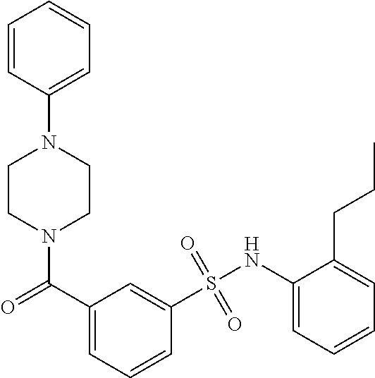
N1(C(C2=CC=CC(S(NC3=CC=CC=C3CCC)(=O)=O)=C2)=O)CCN(C2=CC=CC=C2)CC1
